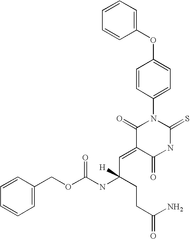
C1(OC2=CC=C(N3C(=O)C(=CC(NC(OCC4=CC=CC=C4)=O)(CCC(N)=O)[H])C(=O)NC3=S)C=C2)=CC=CC=C1
